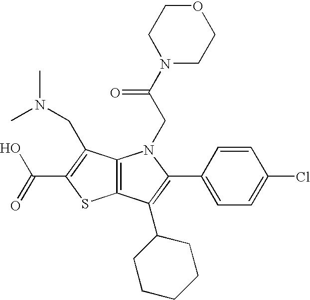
C12=C(C(C3CCCCC3)=C(C3=CC=C(Cl)C=C3)N1CC(N1CCOCC1)=O)SC(C(=O)O)=C2CN(C)C
